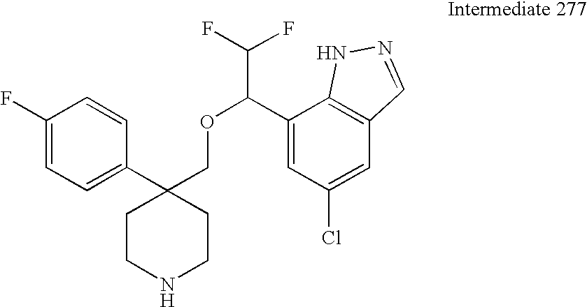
C1(C2(COC(C(F)F)C3=CC(Cl)=CC4=C3NN=C4)CCNCC2)=CC=C(F)C=C1
